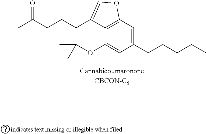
C12=C3C=C(CCCCC)C=C1OC(C)(C)C(CCC(=O)C)C2=CO3
